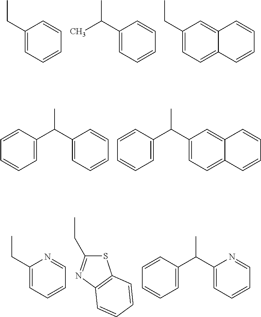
C1(CC)=CC=CC=C1.C1(C(C)C)=CC=CC=C1.C1(CC)=CC=C2C(=C1)C=CC=C2.C1=C(C(C2=CC=CC=C2)C)C=CC=C1.C1=C(C(C2=CC=C3C(=C2)C=CC=C3)C)C=CC=C1.C1(CC)=CC=CC=N1.S1C(CC)=NC2=C1C=CC=C2.C1=C(C(C2=CC=CC=N2)C)C=CC=C1
